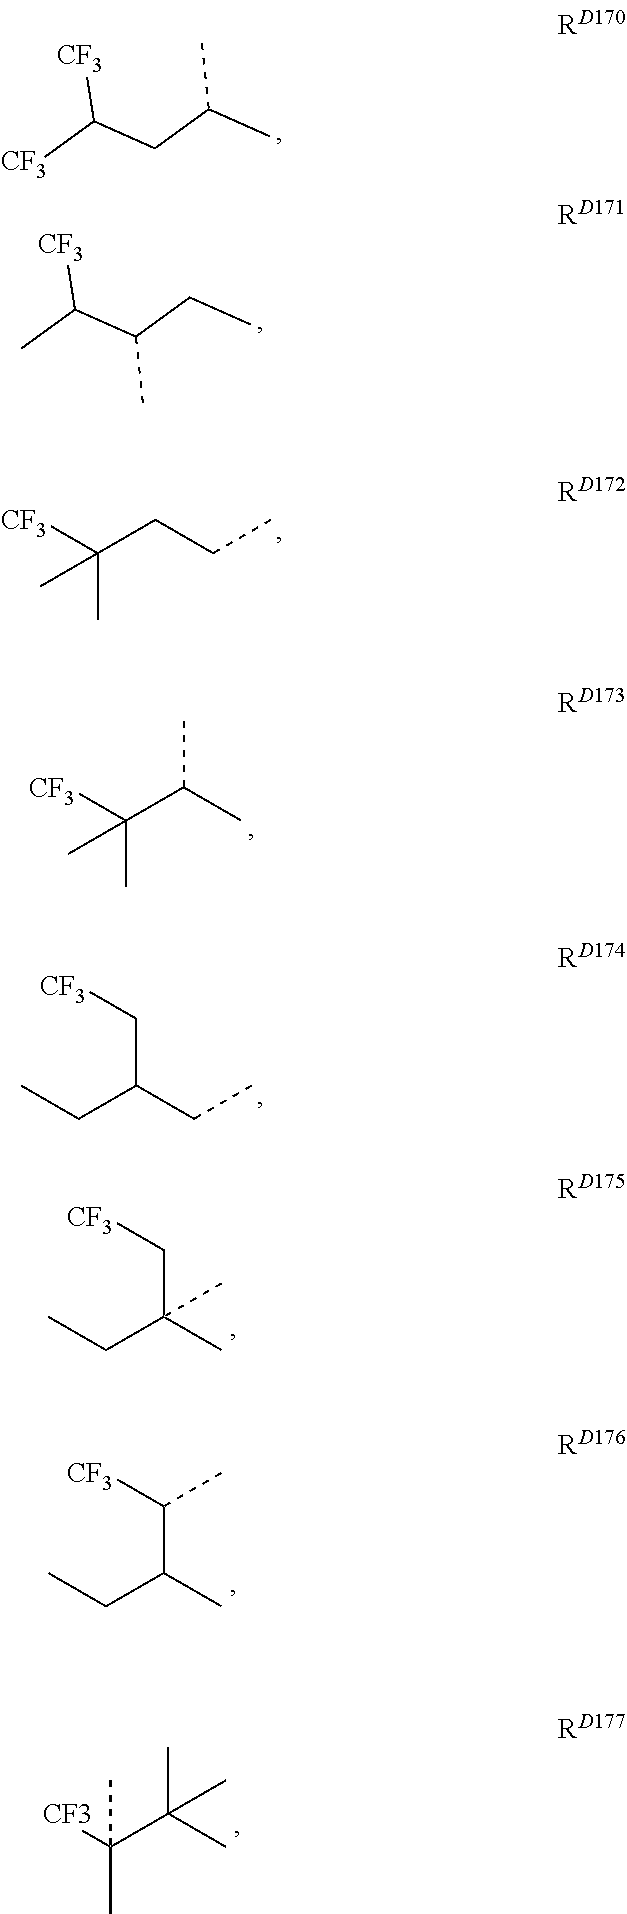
CC(CC([CF3])[CF3])C.CCC(C(C)[CF3])C.CC(CCC)([CF3])C.CC(C(C)([CF3])C)C.C(C(CC)C[CF3])C.C(C(C)(C[CF3])C)C.C(C(C)C([CF3])C)C.C(C(C)(C)C)([CF3])(C)C
